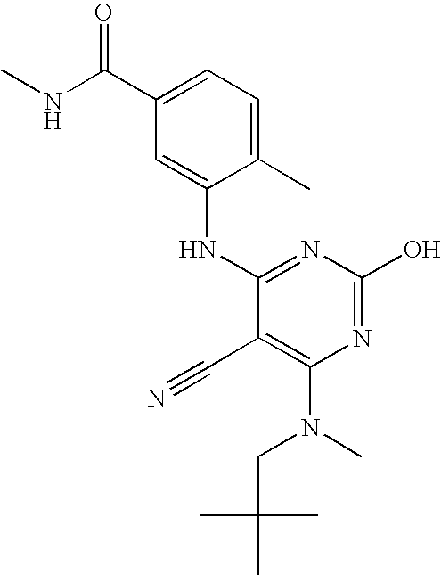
C1(C)=CC=C(C(=O)NC)C=C1NC1=NC(O)=NC(N(CC(C)(C)C)C)=C1C#N
